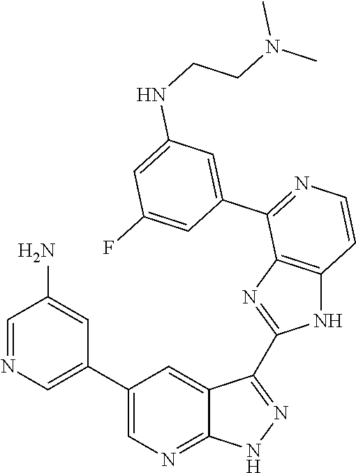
C1=NC=C(C2=CN=C3C(=C2)C(C2=NC4=C(N2)C=CN=C4C2=CC(NCCN(C)C)=CC(F)=C2)=NN3)C=C1N
